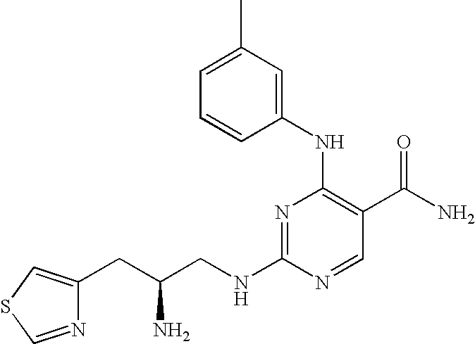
C1(NC2=C(C(N)=O)C=NC(NCC(CC3=CSC=N3)N)=N2)=CC(C)=CC=C1
